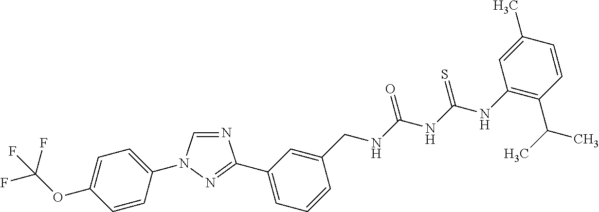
N1=CN(C2=CC=C(OC(F)(F)F)C=C2)N=C1C1=CC=CC(CNC(NC(NC2=C(C(C)C)C=CC(C)=C2)=S)=O)=C1
